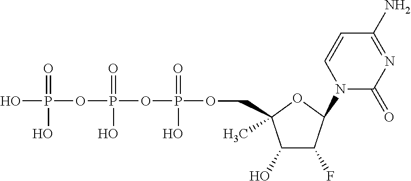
C1(O)C(F)C(N2C(=O)N=C(N)C=C2)OC1(COP(OP(OP(O)(=O)O)(=O)O)(=O)O)C
